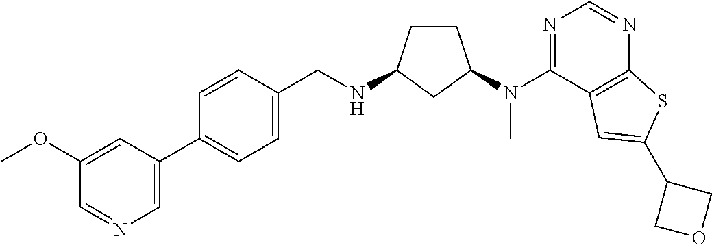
C1=CC(C2=CN=CC(OC)=C2)=CC=C1CNC1CCC(N(C2=NC=NC3=C2C=C(C2COC2)S3)C)C1
